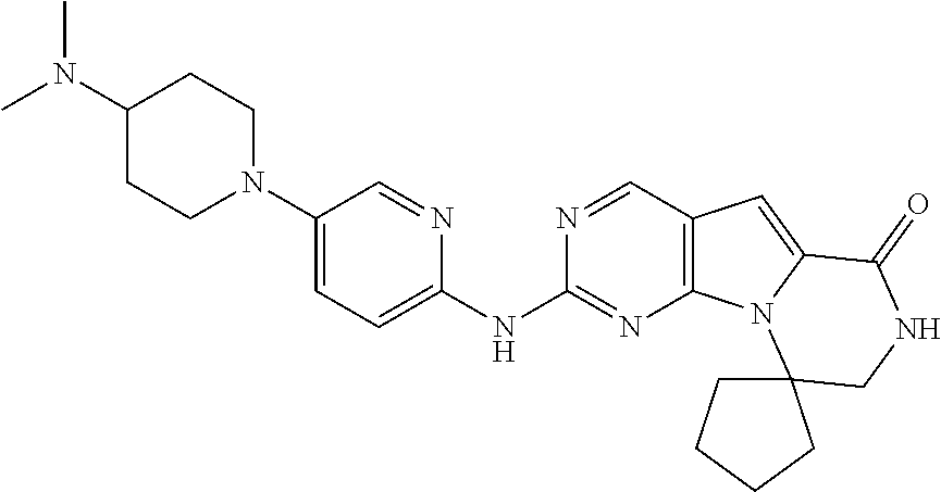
C1=C(N2CCC(N(C)C)CC2)C=NC(NC2=NC3=C(C=N2)C=C2N3C3(CNC2=O)CCCC3)=C1
